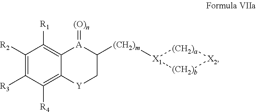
C1([R2])=C([R3])C([R4])=C2C(=C1[R1])[A](=[(O)n])C([(CH2)m][X1]1[(CH2)a][X2][(CH2)b]1)C[Y]2
